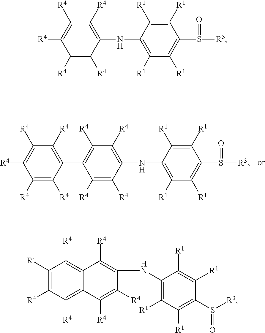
C1([R4])=C([R4])C(NC2=C([R1])C([R1])=C(S([R3])=O)C([R1])=C2[R1])=C([R4])C([R4])=C1C1=C([R4])C([R4])=C([R4])C([R4])=C1[R4].C1([R4])=C([R4])C([R4])=C2C(=C1[R4])C([R4])=C(NC1=C([R1])C([R1])=C(S([R3])=O)C([R1])=C1[R1])C([R4])=C2[R4].[R4]C1=C([R4])C([R4])=C(NC2=C([R1])C([R1])=C(S([R3])=O)C([R1])=C2[R1])C([R4])=C1[R4]
